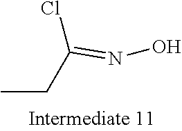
ClC(CC)=NO
